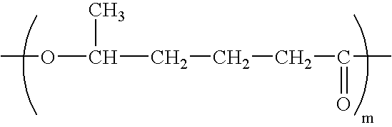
O(C(CCCC(=O)C)C)C
